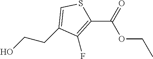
C1(F)=C(C(OCC)=O)SC=C1CCO
